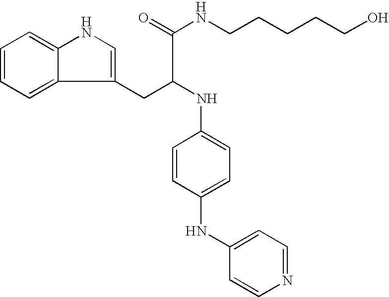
C1=CC=C2C(=C1)NC=C2CC(C(=O)NCCCCCO)NC1=CC=C(NC2=CC=NC=C2)C=C1
